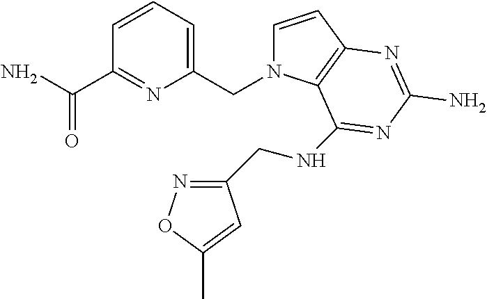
C1=CC2=C(N1CC1=CC=CC(C(N)=O)=N1)C(NCC1=NOC(C)=C1)=NC(N)=N2
